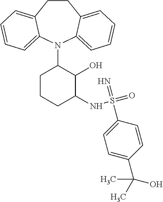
C1CC2=CC=CC=C2N(C2CCCC(NS(=O)(=N)C3=CC=C(C(C)(O)C)C=C3)C2O)C2=CC=CC=C12
